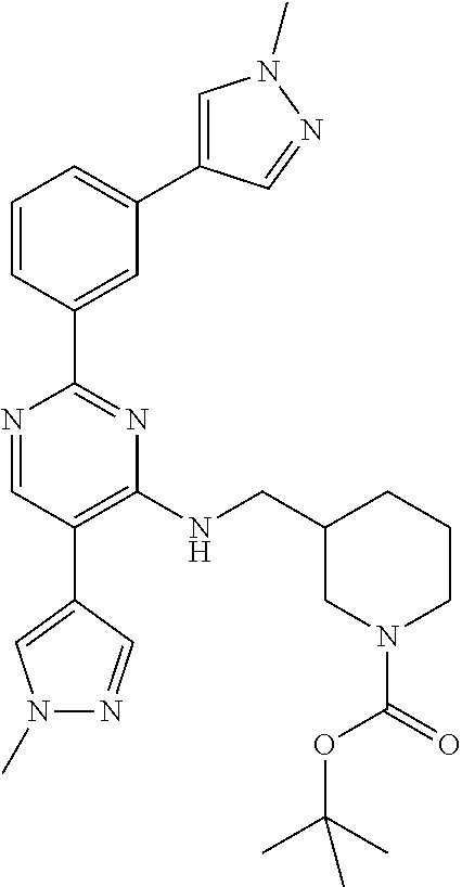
N1=CC(C2=CN(C)N=C2)=C(NCC2CN(C(=O)OC(C)(C)C)CCC2)N=C1C1=CC(C2=CN(C)N=C2)=CC=C1
